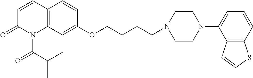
C12=C(C=C(OCCCCN3CCN(C4=CC=CC5=C4C=CS5)CC3)C=C1)N(C(C(C)C)=O)C(=O)C=C2
